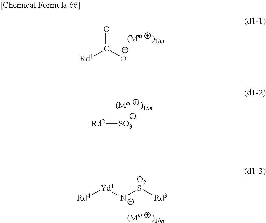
O=C([O-])[Rd1].[Rd2][SO3].[Rd4][Yd1][N-][O2S][Rd3]
